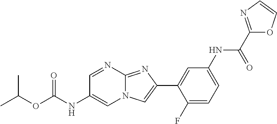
C1=NC2=NC(C3=CC(NC(C4=NC=CO4)=O)=CC=C3F)=CN2C=C1NC(OC(C)C)=O
